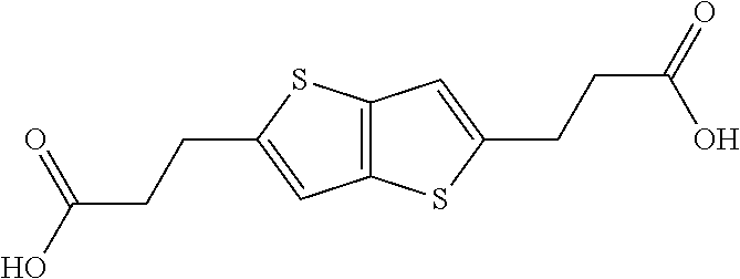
C12=C(C=C(CCC(=O)O)S1)SC(CCC(O)=O)=C2
